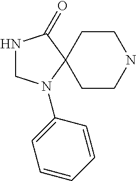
C1CC2(CCN1)C(=O)NCN2C1=CC=CC=C1
